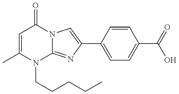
C1=C(C)N(CCCCC)C2=NC(C3=CC=C(C(=O)O)C=C3)=CN2C1=O
